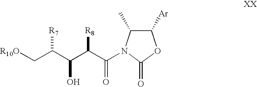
C1([Ar])C(C)N(C(C(C(C(C[R10O])[R7])O)[R8])=O)C(=O)O1
